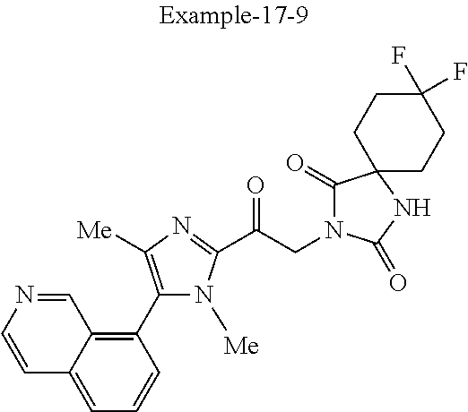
C1=C2C(=C(C3=C([Me])N=C(C(CN4C(=O)C5(NC4=O)CCC(F)(F)CC5)=O)N3[Me])C=C1)C=NC=C2
